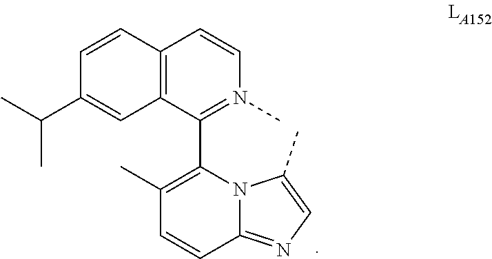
C1(C2=C(C)C=CC3=NC=C(C)N23)=N(C)C=CC2=C1C=C(C(C)C)C=C2
